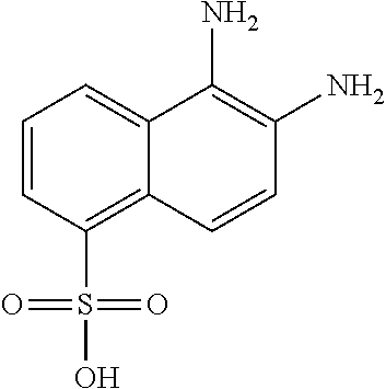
C12=CC=CC(S(O)(=O)=O)=C1C=CC(N)=C2N
